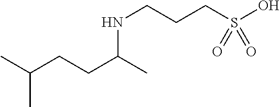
N(CCCS(O)(=O)=O)C(CCC(C)C)C
